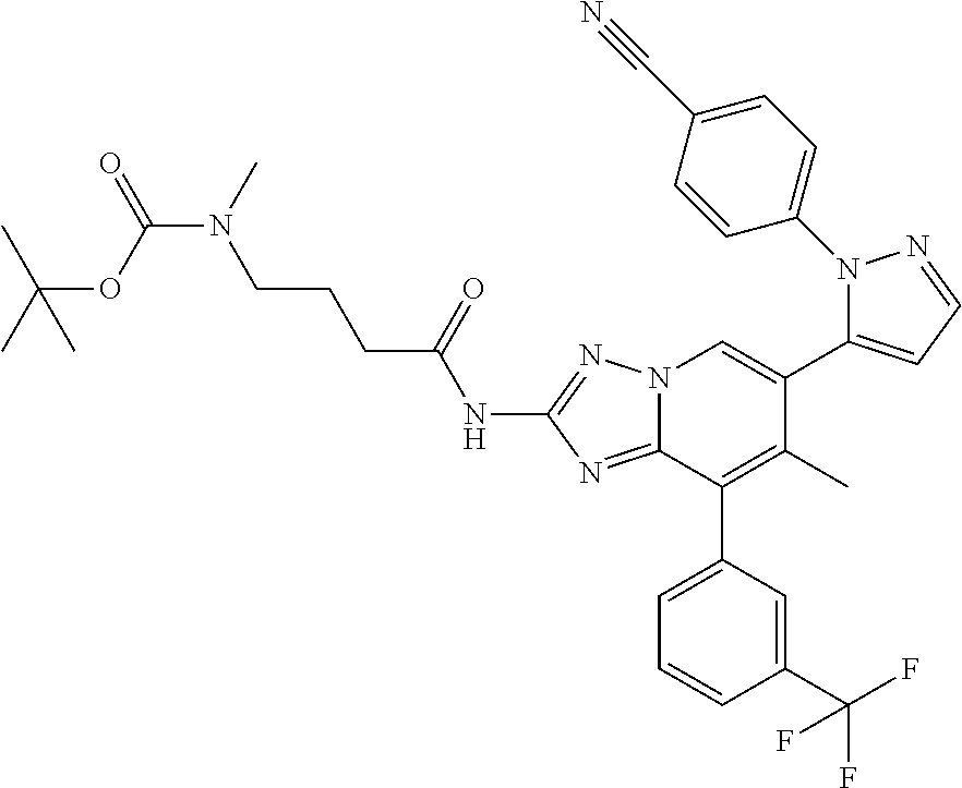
N12C(=NC(NC(CCCN(C)C(OC(C)(C)C)=O)=O)=N1)C(C1=CC=CC(C(F)(F)F)=C1)=C(C)C(C1=CC=NN1C1=CC=C(C#N)C=C1)=C2
